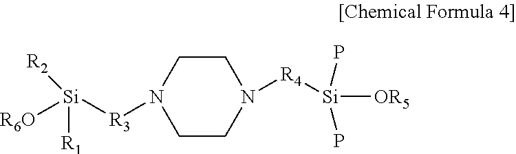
N1([R4][Si]([OR5])(P)P)CCN([R3][Si]([R1])([R6O])[R2])CC1
